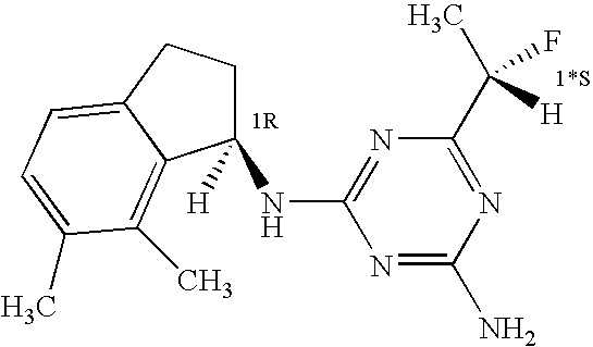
C1([H])(NC2=NC(C(C)(F)[H])=NC(N)=N2)CCC2=CC=C(C)C(C)=C12
